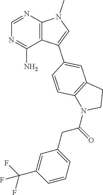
C1=NC2=C(C(N)=N1)C(C1=CC3=C(C=C1)N(C(CC1=CC=CC(C(F)(F)F)=C1)=O)CC3)=CN2C
